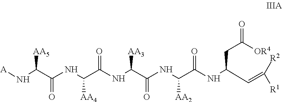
C(NC(C(NC(C(NC(C(NC(C=C([R2])[R1])CC([OR4])=O)=O)[AA2])=O)[AA3])=O)[AA4])(C(N[A])[AA5])=O
